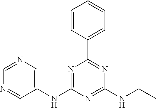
C1=CC(C2=NC(NC(C)C)=NC(NC3=CN=CN=C3)=N2)=CC=C1
